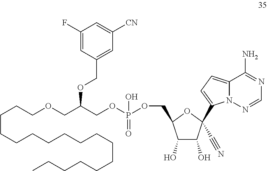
C(CCOCC(COP(OCC1C(O)C(O)C(C2=CC=C3N2N=CN=C3N)(C#N)O1)(O)=O)OCC1=CC([CN])=CC(F)=C1)CCCCCCCCCCCCCC
